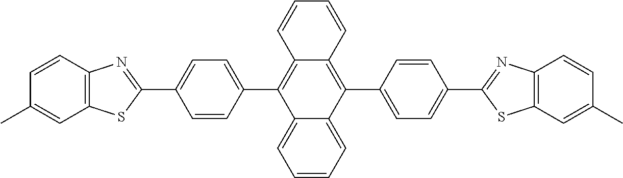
C1=CC2=C(C=C1C)SC(C1=CC=C(C3=C4C(=C(C5=CC=C(C6=NC7=C(S6)C=C(C)C=C7)C=C5)C5=CC=CC=C35)C=CC=C4)C=C1)=N2
